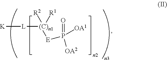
[(C)n1]([R2])([R1])([L][K])[E]P(=O)([OA1])[OA2]
